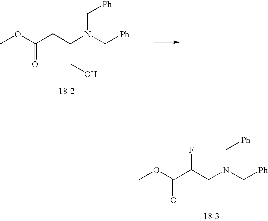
COC(C(CN(C[Ph])C[Ph])F)=O.COC(CC(N(C[Ph])C[Ph])CO)=O
